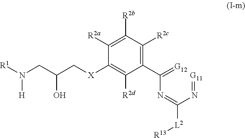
[R1]N(CC(C[X]C1=C([R2d])C(C(N=C(N=[G11])[L2][R13])=[G12])=C([R2c])C([R2b])=C1[R2a])O)[H]
